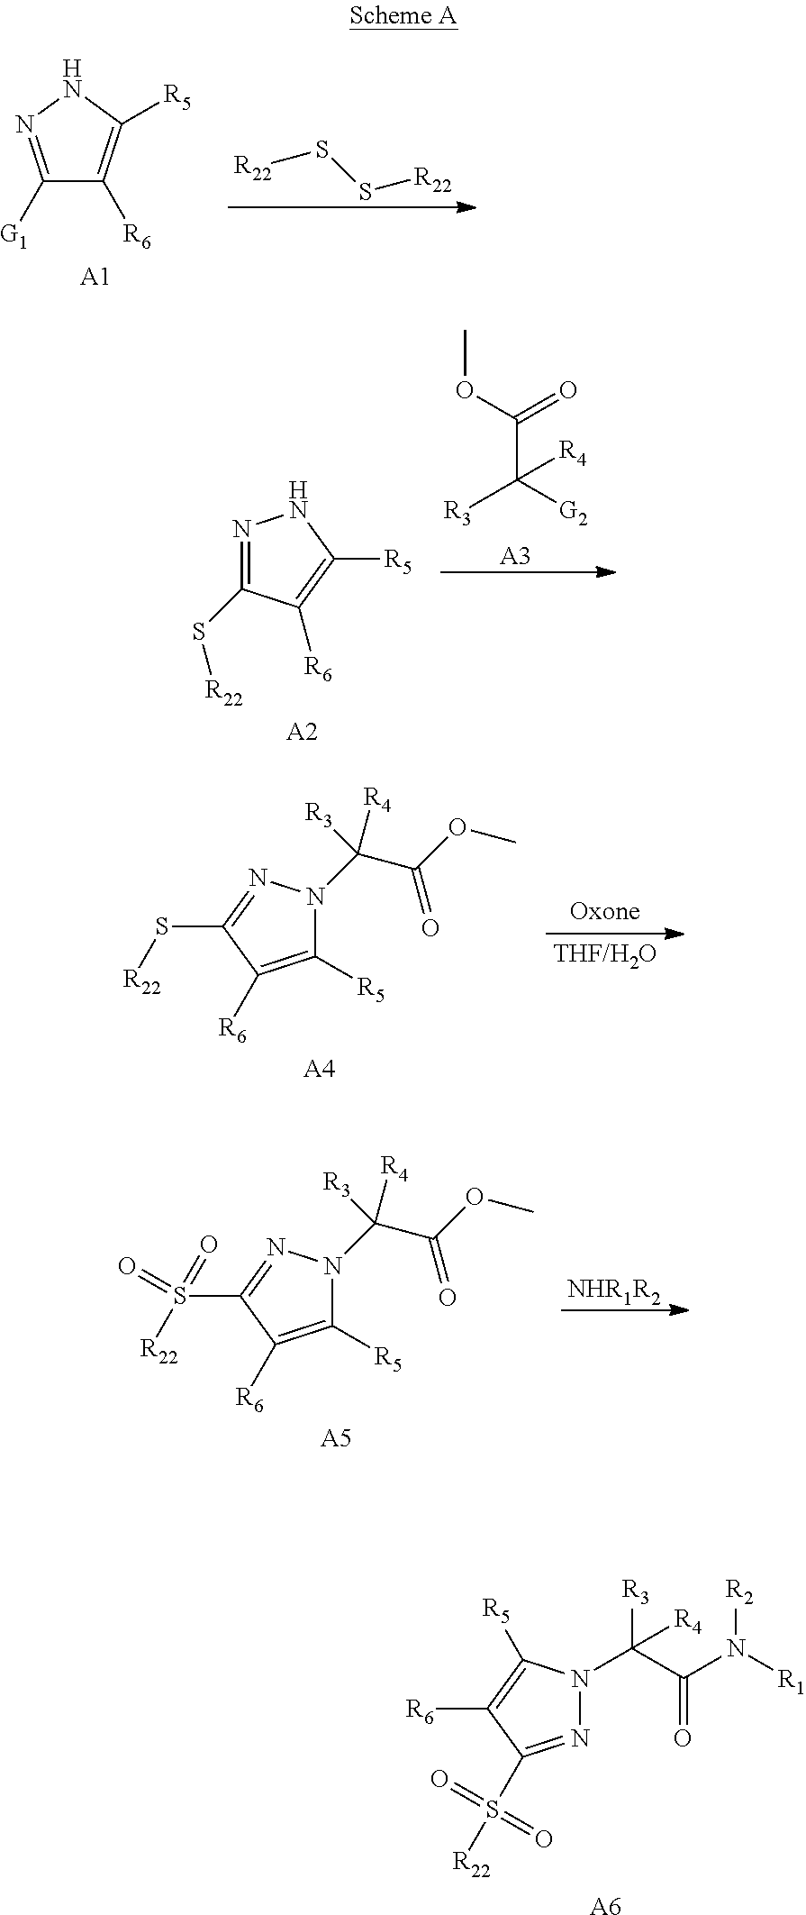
N1=C(S([R22])(=O)=O)C([R6])=C([R5])N1C([R3])(C(=O)N([R2])[R1])[R4].[A6].C1([G1])=NNC([R5])=C1[R6].[A1].[R22]SS[R22].N1=C(S[R22])C([R6])=C([R5])N1.[A2].C(C([R3])([G2])[R4])(=O)OC.[A3].C1([R5])=C([R6])C(S[R22])=NN1C(C(=O)OC)([R3])[R4].[A4].C1([R5])=C([R6])C(S([R22])(=O)=O)=NN1C(C(=O)OC)([R3])[R4].[A5].[NHR1R2]
